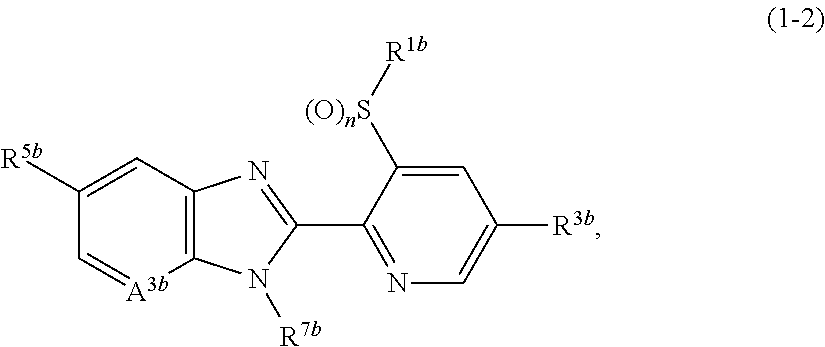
C1([R5b])=CC2=C([A3b]=C1)N([R7b])C(C1=NC=C([R3b])C=C1[(O)nS][R1b])=N2
